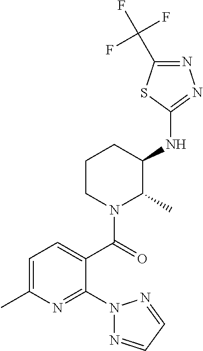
C1=C(C)N=C(N2N=CC=N2)C(C(=O)N2C(C)C(NC3=NN=C(C(F)(F)F)S3)CCC2)=C1
